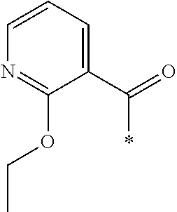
C1(C(=O)*)=CC=CN=C1OCC
